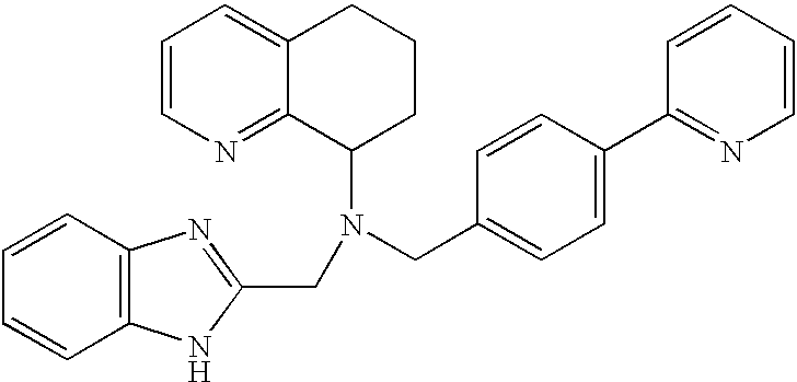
N(C1CCCC2=CC=CN=C12)(CC1=NC2=C(C=CC=C2)N1)CC1=CC=C(C2=NC=CC=C2)C=C1
